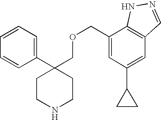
C1=CC=C(C2(COCC3=CC(C4CC4)=CC4=C3NN=C4)CCNCC2)C=C1
